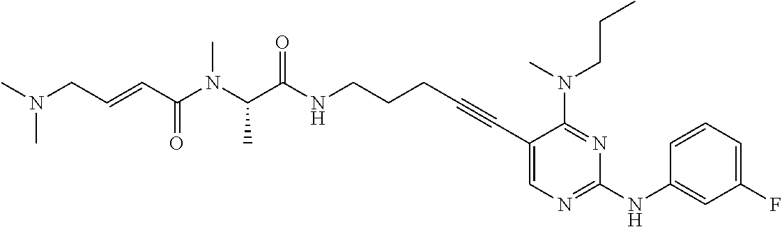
C(NCCCC#CC1=CN=C(NC2=CC(F)=CC=C2)N=C1N(CCC)C)(=O)C(N(C)C(C=CCN(C)C)=O)C
